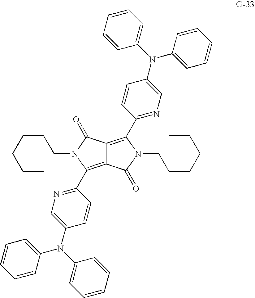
C12=C(C3=NC=C(N(C4=CC=CC=C4)C4=CC=CC=C4)C=C3)N(CCCCCC)C(=O)C1=C(C1=NC=C(N(C3=CC=CC=C3)C3=CC=CC=C3)C=C1)N(CCCCCC)C2=O
